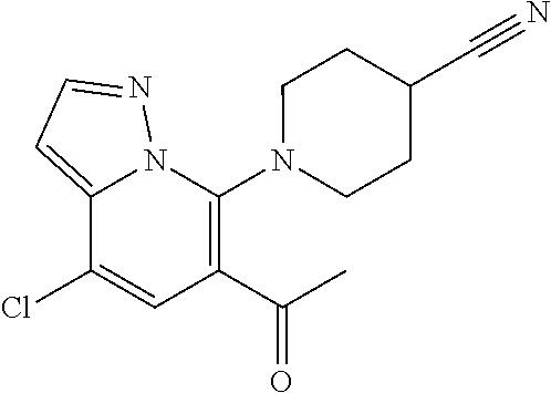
C12=CC=NN1C(N1CCC(C#N)CC1)=C(C(=O)C)C=C2Cl
